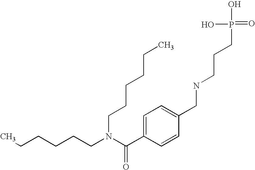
C(N(C(C1=CC=C(CNCCCP(=O)(O)O)C=C1)=O)CCCCCC)CCCCC
